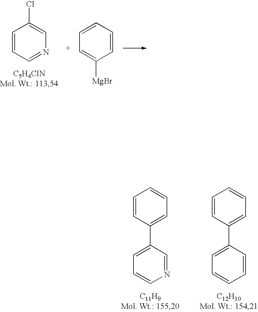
C1=CC=CC([MgBr])=C1.C1=CC=NC=C1Cl.C1=CC(C2=CC=CN=C2)=CC=C1.C1=CC(C2=CC=CC=C2)=CC=C1
